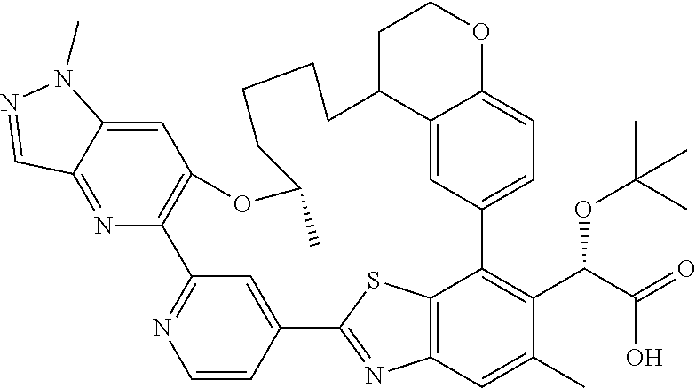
C12=CC3=CC=C1OCCC2CCCCC(C)OC1=C(C2=NC=CC(=C2)C2=NC4=C(C3=C(C(C(O)=O)OC(C)(C)C)C(C)=C4)S2)N=C2C(=C1)N(C)N=C2
